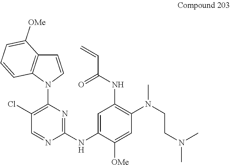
C1=CN(C2=C(Cl)C=NC(NC3=CC(NC(C=C)=O)=C(N(CCN(C)C)C)C=C3[OMe])=N2)C2=C1C([OMe])=CC=C2
